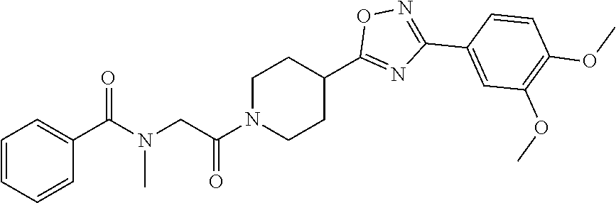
C1=CC=CC(C(N(CC(N2CCC(C3=NC(C4=CC(OC)=C(OC)C=C4)=NO3)CC2)=O)C)=O)=C1
